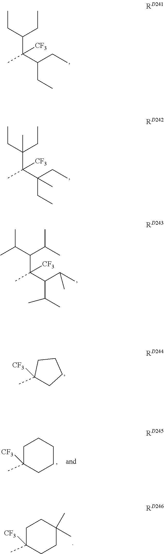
C(C)(C(CC)CC)(C(CC)CC)[CF3].C(C)(C(CC)(CC)C)(C(CC)(CC)C)[CF3].C(C)(C(C(C)C)C(C)C)(C(C(C)C)C(C)C)[CF3].C1(C)([CF3])CCCC1.C1(C)([CF3])CCCCC1.C1(C)([CF3])CCC(C)(C)CC1
